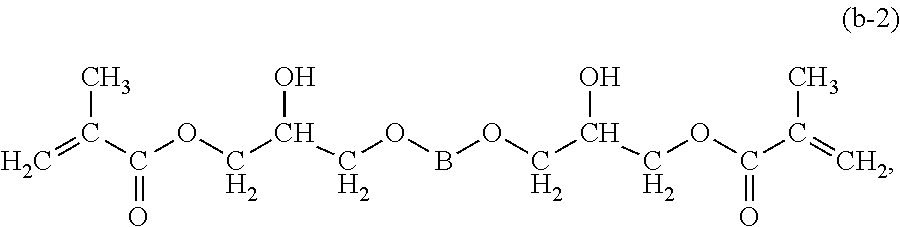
C=C(C(OCC(COBOCC(COC(=O)C(=C)C)O)O)=O)C
